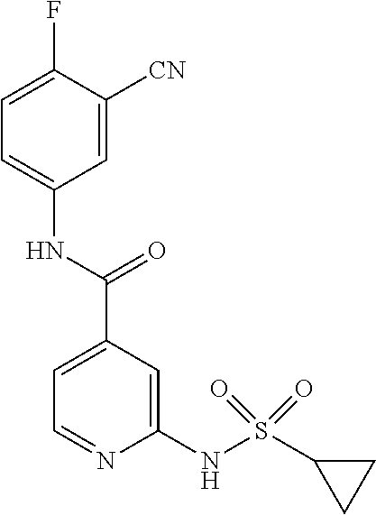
C1=C(C(NC2=CC=C(F)C([CN])=C2)=O)C=C(NS(=O)(=O)C2CC2)N=C1
